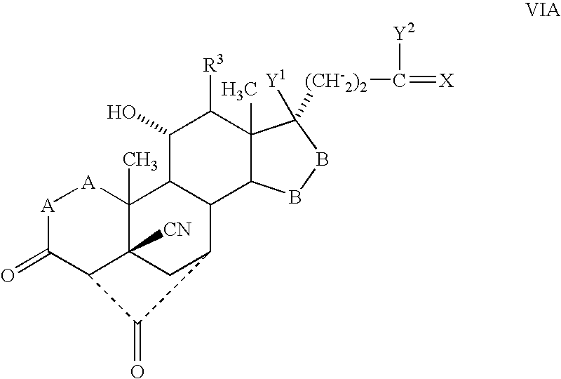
[A]1C(=O)C2C3([CN])C(C)([A]1)C1C(C(C3)C2=O)C2C(C)(C([R3])C1O)C([Y1])([(CH-2)2]C(=[X])[Y2])BB2
